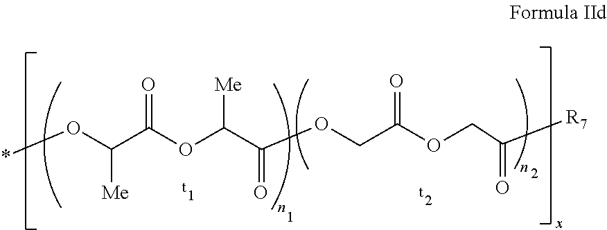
C([Me])(O*)C(OC(C(OCC(OCC([R7])=O)=O)=O)[Me])=O
